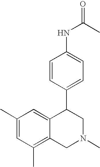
C1(C)=CC(C)=C2C(=C1)C(C1=CC=C(NC(C)=O)C=C1)CN(C)C2
